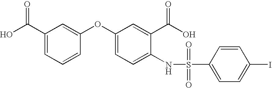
C1=C(C(O)=O)C=C(OC2=CC=C(NS(=O)(=O)C3=CC=C(I)C=C3)C(C(O)=O)=C2)C=C1
